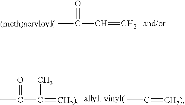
CC(=O)C=C.CC(=O)C(=[CH2)])C.CC(=[CH2)])C
